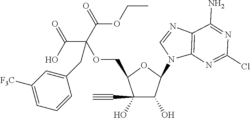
C1(O)(C#C)C(O)C(N2C3=C(N=C2)C(N)=NC(Cl)=N3)OC1COC(CC1=CC([F3C])=CC=C1)(C(=O)O)C(OCC)=O
